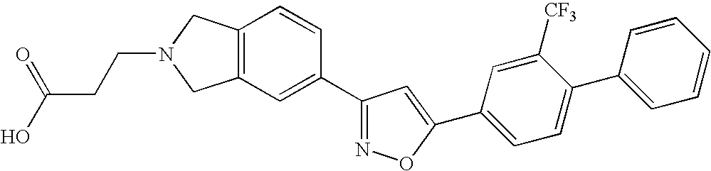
C12=C(C=C(C3=NOC(C4=CC=C(C5=CC=CC=C5)C([CF3])=C4)=C3)C=C1)CN(CCC(O)=O)C2
